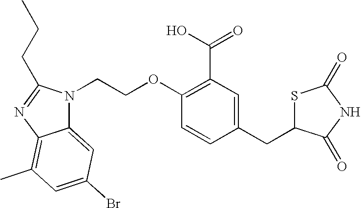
C1(CC2SC(=O)NC2=O)=CC(C(O)=O)=C(OCCN2C3=CC(Br)=CC(C)=C3N=C2CCC)C=C1
